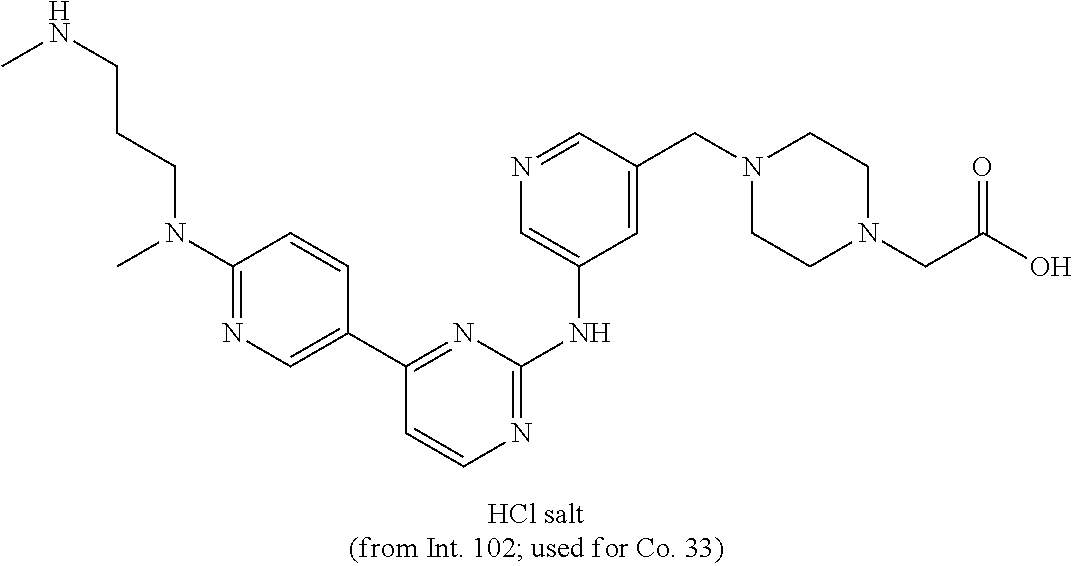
N(CCCN(C1=NC=C(C2=NC(NC3=CN=CC(CN4CCN(CC(O)=O)CC4)=C3)=NC=C2)C=C1)C)C
